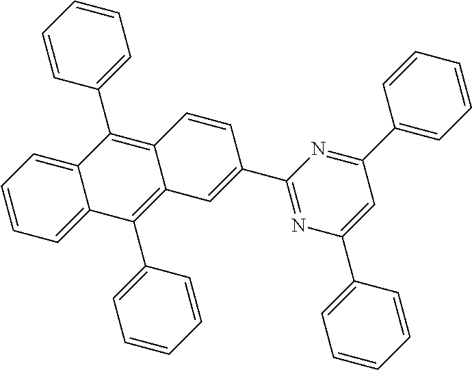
C12=CC=CC=C1C(C1=CC=CC=C1)=C1C(=C2C2=CC=CC=C2)C=CC(C2=NC(C3=CC=CC=C3)=CC(C3=CC=CC=C3)=N2)=C1
